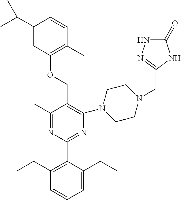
C1(C)=NC(C2=C(CC)C=CC=C2CC)=NC(N2CCN(CC3=NNC(=O)N3)CC2)=C1COC1=C(C)C=CC(C(C)C)=C1
